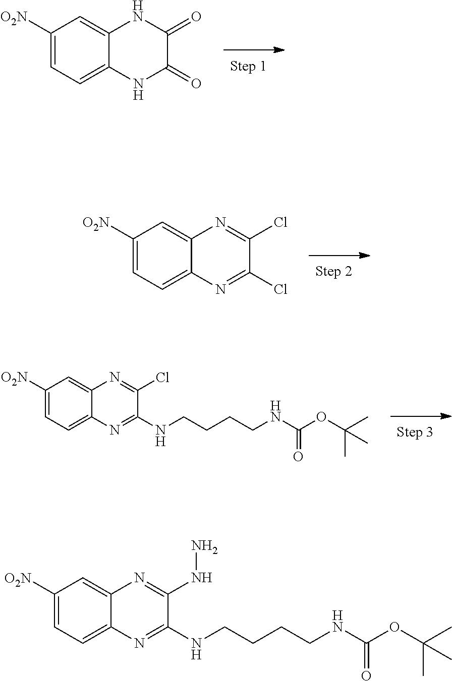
C1([O2N])=CC=C2C(=C1)N=C(Cl)C(Cl)=N2.C1([O2N])=CC=C2C(=C1)NC(=O)C(=O)N2.ClC1=NC2=CC([O2N])=CC=C2N=C1NCCCCNC(OC(C)(C)C)=O.N(CCCCNC(OC(C)(C)C)=O)C1=NC2=CC=C([O2N])C=C2N=C1NN
